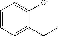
C1=CC=C(CC)C(Cl)=C1
